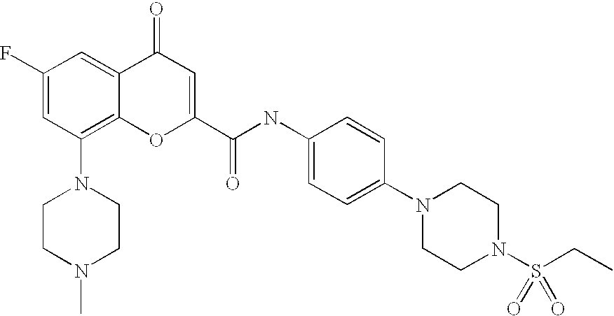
C1(F)=CC(N2CCN(C)CC2)=C2C(=C1)C(=O)C=C(C(NC1=CC=C(N3CCN(S(CC)(=O)=O)CC3)C=C1)=O)O2
